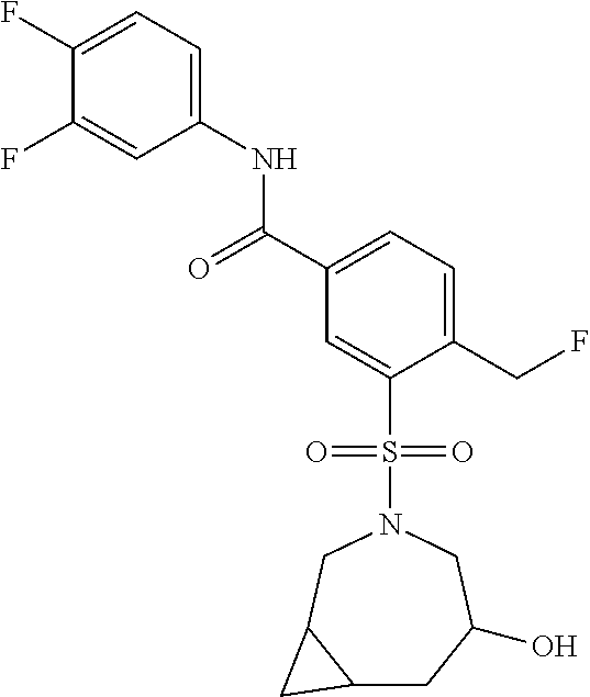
C(C1=CC=C(CF)C(S(N2CC(O)CC3C(C2)C3)(=O)=O)=C1)(=O)NC1=CC=C(F)C(F)=C1
